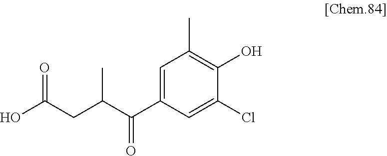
C1(C(C(CC(O)=O)C)=O)=CC(C)=C(O)C(Cl)=C1
